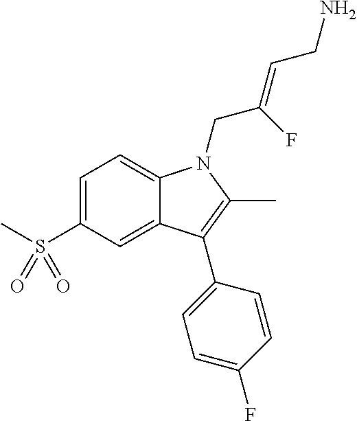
C1=C(S(=O)(C)=O)C=C2C(=C1)N(CC(=CCN)F)C(C)=C2C1=CC=C(F)C=C1
